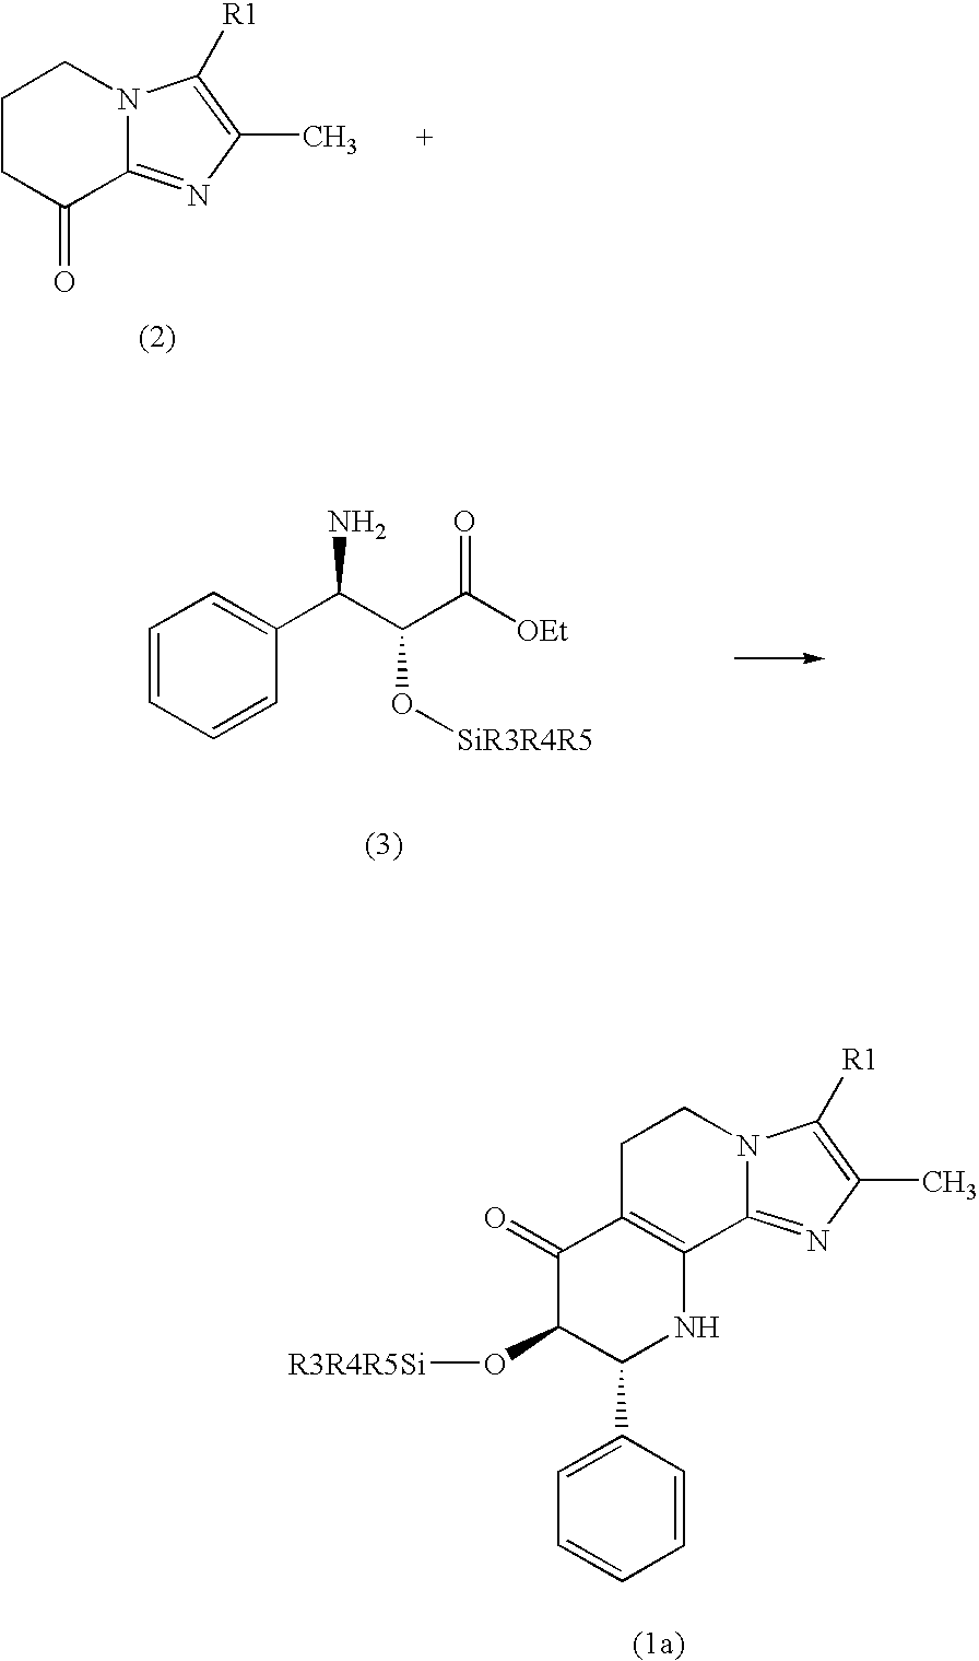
O=C1CCCN2C1=NC(C)=C2[R1].C1=CC=CC(C(C(C(=O)[OEt])O[SiR3R4R5])N)=C1.C1(=O)C(O[R3R4R5Si])C(C2=CC=CC=C2)NC2=C1CCN1C2=NC(C)=C1[R1]
